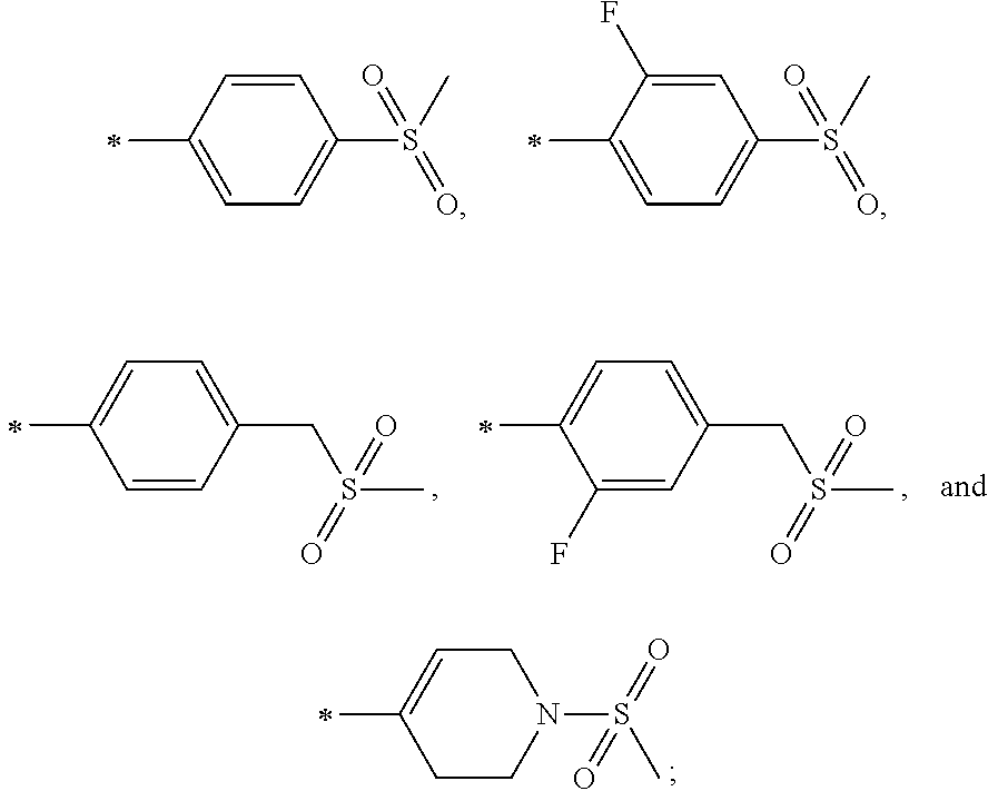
C1(C)=CC=C(S(C)(=O)=O)C=C1.C1(C)=CC=C(S(C)(=O)=O)C=C1F.C1=C(C)C=CC(CS(C)(=O)=O)=C1.C1=C(C)C(F)=CC(CS(C)(=O)=O)=C1.C1=C(C)CCN(S(C)(=O)=O)C1
